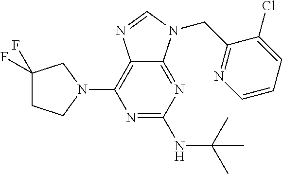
N1=C(NC(C)(C)C)N=C2C(=C1N1CC(F)(F)CC1)N=CN2CC1=NC=CC=C1Cl
